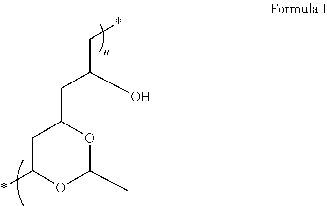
C1C(*)OC(C)OC1CC(C*)O
